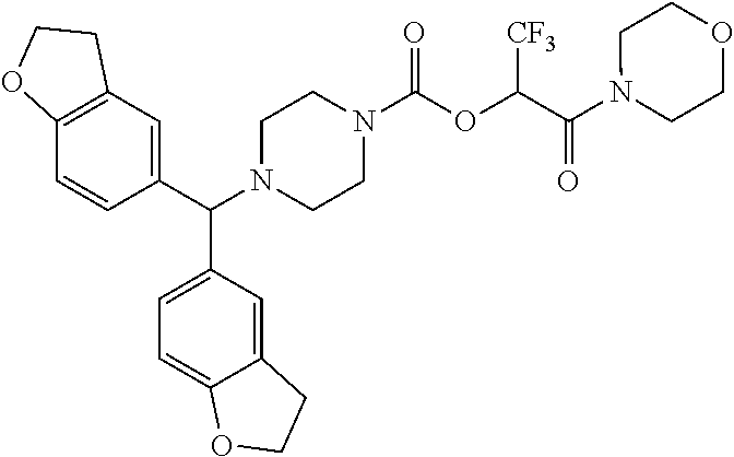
C1(C(N2CCN(C(OC(C(N3CCOCC3)=O)[CF3])=O)CC2)C2=CC=C3C(=C2)CCO3)=CC2=C(C=C1)OCC2
